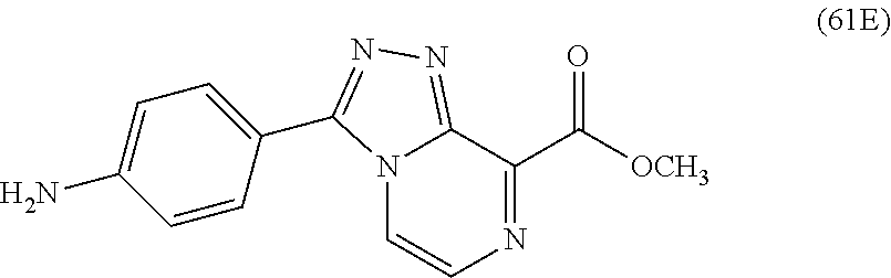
N12C=CN=C(C([OCH3])=O)C1=NN=C2C1=CC=C(N)C=C1
